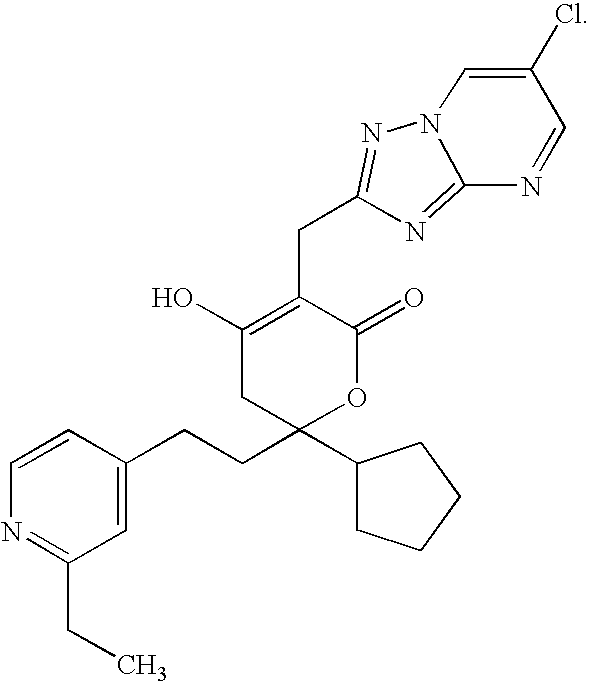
CCC1=NC=CC(CCC2(C3CCCC3)OC(=O)C(CC3=NN4C(=N3)N=CC(Cl)=C4)=C(O)C2)=C1
